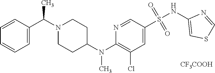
N1=CC(S(NC2=CSC=N2)(=O)=O)=CC(Cl)=C1N(C1CCN(C(C2=CC=CC=C2)C)CC1)C.[CF3COOH]
